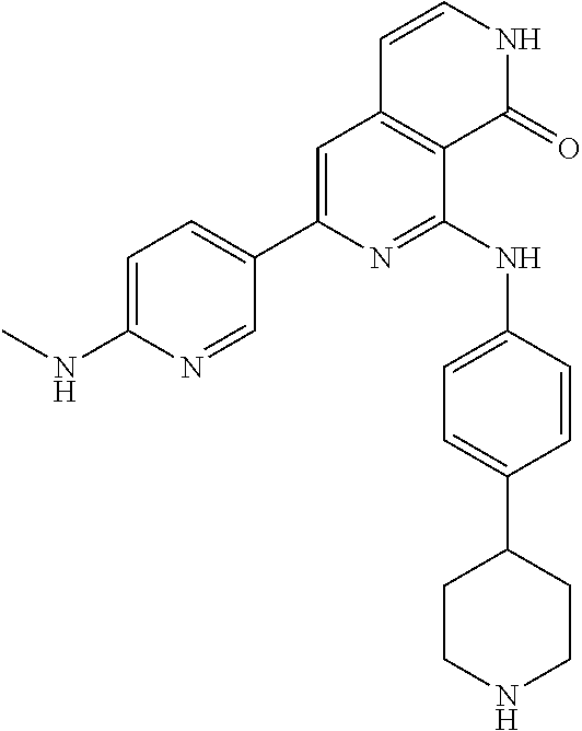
C1=C(NC)N=CC(C2=CC3=C(C(NC4=CC=C(C5CCNCC5)C=C4)=N2)C(=O)NC=C3)=C1
